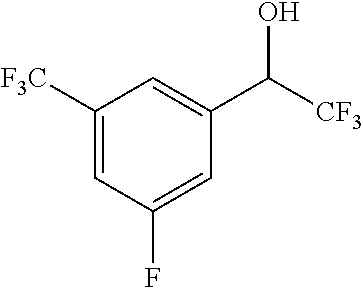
C1([F3C])=CC(F)=CC(C([CF3])O)=C1
